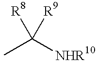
CC([NHR10])([R8])[R9]
